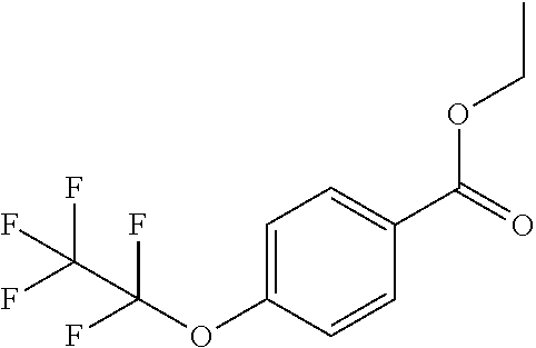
C1=C(OC(F)(F)C(F)(F)F)C=CC(C(OCC)=O)=C1
